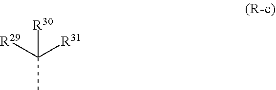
C(C)([R29])([R31])[R30]
